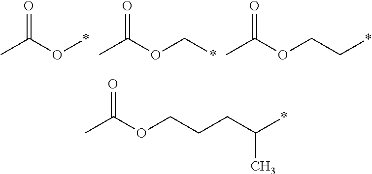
CC(O*)=O.CC(OC*)=O.CC(OCC*)=O.CC(OCCCC(C)*)=O
